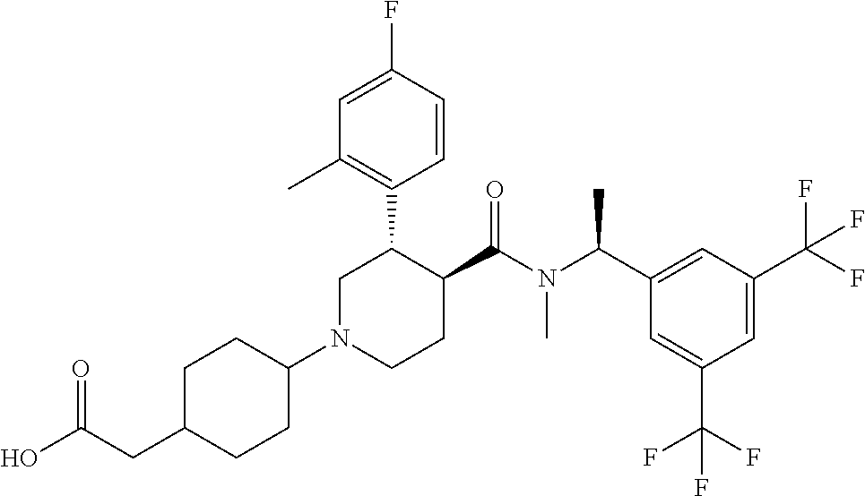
OC(CC1CCC(N2CCC(C(N(C(C3=CC(C(F)(F)F)=CC(C(F)(F)F)=C3)C)C)=O)C(C3=C(C)C=C(F)C=C3)C2)CC1)=O
